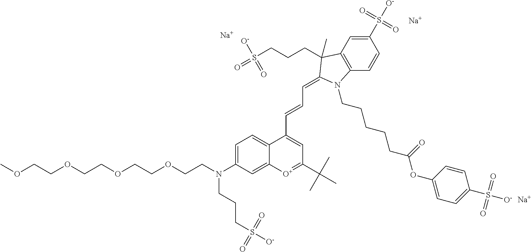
[Na].[Na].C1=C(N(CCOCCOCCOCCOC)CCCS([O-])(=O)=O)C=C2C(=C1)C(C=CC=C1C(C)(CCCS(=O)(=O)[O-])C3=C(C=CC(S([O-])(=O)=O)=C3)N1CCCCCC(OC1=CC=C(S(=O)(=O)[O-])C=C1)=O)=CC(C(C)(C)C)=[O+]2.[Na]
